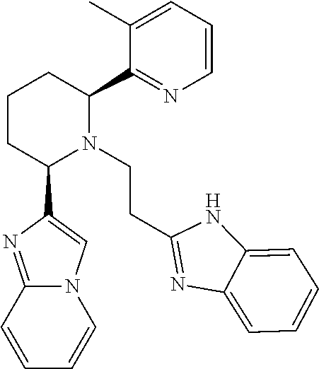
N12C(=NC(C3N(CCC4=NC5=CC=CC=C5N4)C(C4=NC=CC=C4C)CCC3)=C1)C=CC=C2
